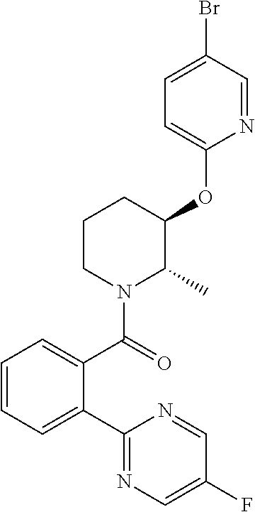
C1=CC=C(C2=NC=C(F)C=N2)C(C(=O)N2C(C)C(OC3=CC=C(Br)C=N3)CCC2)=C1
